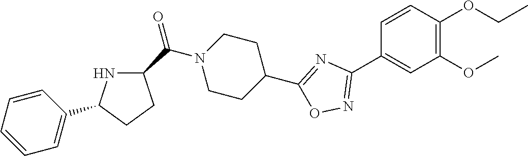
C1=CC(OCC)=C(OC)C=C1C1=NOC(C2CCN(C(C3NC(C4=CC=CC=C4)CC3)=O)CC2)=N1
